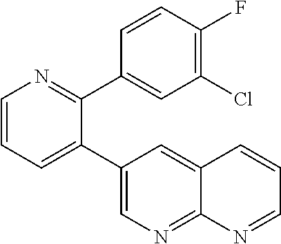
C1=CN=C(C2=CC(Cl)=C(F)C=C2)C(C2=CN=C3C(=C2)C=CC=N3)=C1
